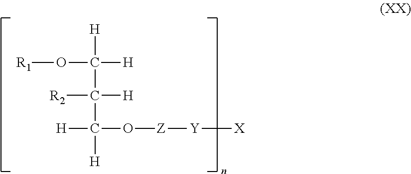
O(C([H])([H])C([H])(C([H])(O[Z][Y][X])[H])[R2])[R1]
